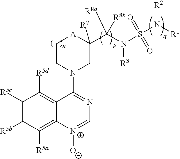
C1([R5c])=C([R5b])C([R5a])=C2C(=C1[R5d])C(N1CC([R7])(C(N(S(N([R1])[R2])(=O)=O)[R3])([R8a])[R8b])[A]CC1)=NC=[N+]2[O-]
